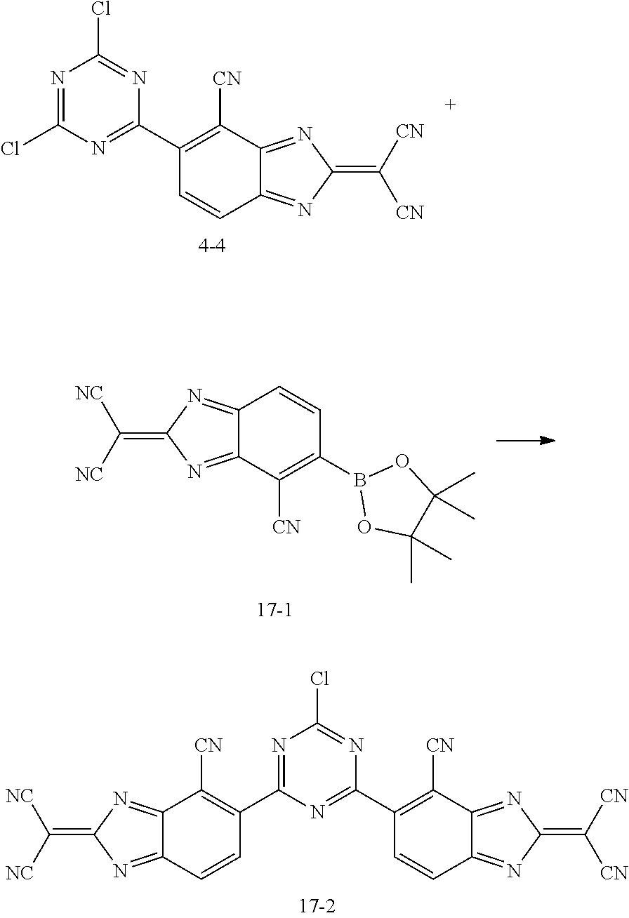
C1=CC2=NC(=C([NC])[NC])N=C2C([CN])=C1B1OC(C)(C)C(C)(C)O1.N1=C(Cl)N=C(C2=C([CN])C3=NC(=C([NC])[NC])N=C3C=C2)N=C1C1=C([CN])C2=NC(=C([CN])[CN])N=C2C=C1.N1=C(Cl)N=C(C2=C([CN])C3=NC(=C([CN])[CN])N=C3C=C2)N=C1Cl
